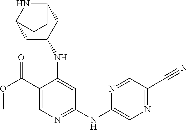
C1(NC2=CN=C(C#N)C=N2)=NC=C(C(OC)=O)C(NC2CC3NC(C2)CC3)=C1
